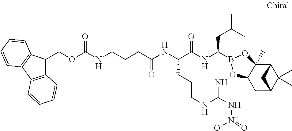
C12C3(C)C(CC(C1(C)C)C2)OB(C(NC(C(NC(=O)CCCNC(OCC1C2=C(C4=C1C=CC=C4)C=CC=C2)=O)CCCNC(N[N+]([O-])=O)=N)=O)CC(C)C)O3
